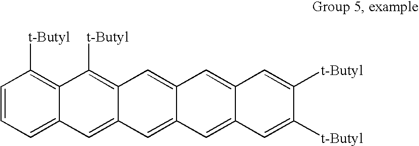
C1=CC=C2C(=C1[t-Butyl])C([t-Butyl])=C1C(=C2)C=C2C(=C1)C=C1C(=C2)C=C([t-Butyl])C([t-Butyl])=C1
